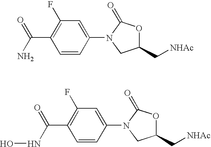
C(C1=C(F)C=C(N2CC(C[NHAc])OC2=O)C=C1)(N)=O.C(C1=C(F)C=C(N2CC(C[NHAc])OC2=O)C=C1)(NO)=O
